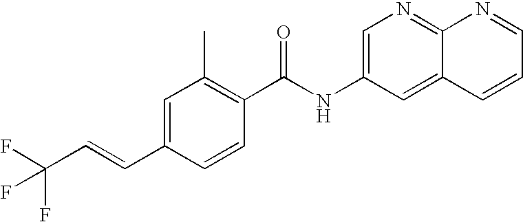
C1=C(C=CC(F)(F)F)C=CC(C(NC2=CN=C3C(=C2)C=CC=N3)=O)=C1C
